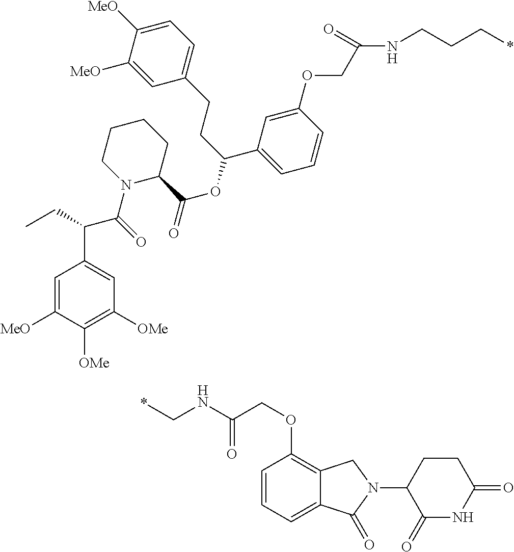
N(C(=O)COC1=CC(C(CCC2=CC=C([MeO])C([MeO])=C2)OC(C2CCCCN2C(=O)C(C2=CC([OMe])=C([OMe])C([MeO])=C2)CC)=O)=CC=C1)CCC*.C1(OCC(NC*)=O)=C2C(=CC=C1)C(=O)N(C1CCC(=O)NC1=O)C2
